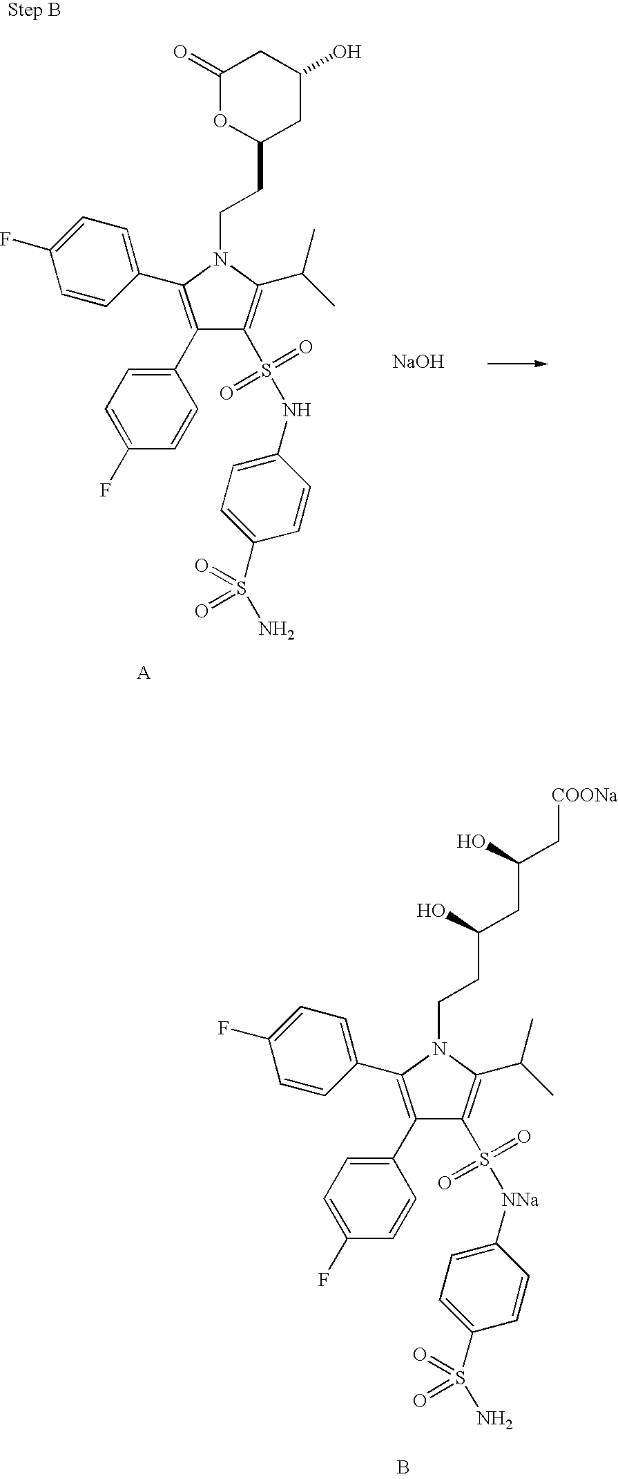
B.C1(C2=CC=C(F)C=C2)=C(C2=CC=C(F)C=C2)N(CCC(CC(C[COONa])O)O)C(C(C)C)=C1S([NNa]C1=CC=C(S(=O)(N)=O)C=C1)(=O)=O.C1(C2=CC=C(F)C=C2)=C(C2=CC=C(F)C=C2)N(CCC2CC(O)CC(=O)O2)C(C(C)C)=C1S(NC1=CC=C(S(=O)(N)=O)C=C1)(=O)=O.[A].[NaOH]
